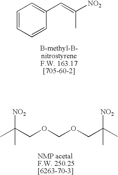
CC(COCOCC(C)([NO2])C)([NO2])C.C1=C(C=C([NO2])C)C=CC=C1
